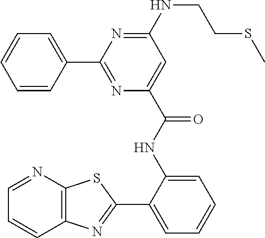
N(C1=NC(C2=CC=CC=C2)=NC(C(NC2=CC=CC=C2C2=NC3=C(N=CC=C3)S2)=O)=C1)CCSC
